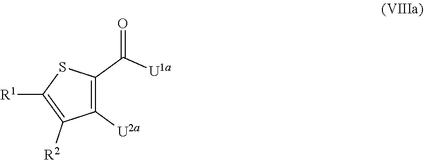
C1([U2a])=C(C([U1a])=O)SC([R1])=C1[R2]
